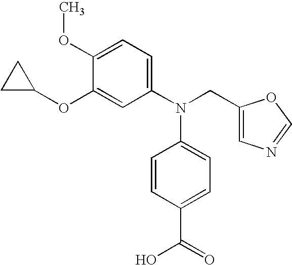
C1(OC2CC2)=CC(N(CC2=CN=CO2)C2=CC=C(C(O)=O)C=C2)=CC=C1OC
